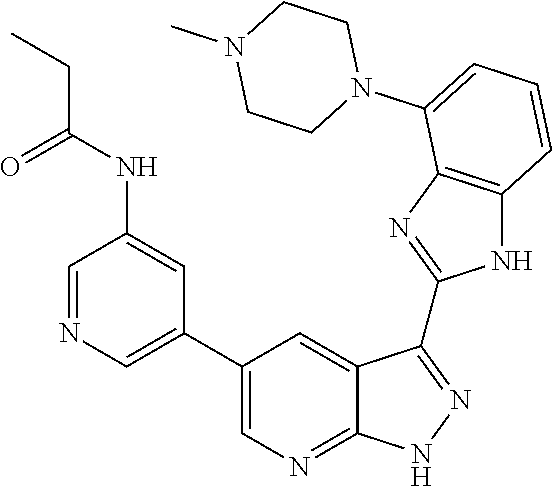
C1=NC=C(C2=CN=C3C(=C2)C(C2=NC4=C(N2)C=CC=C4N2CCN(C)CC2)=NN3)C=C1NC(CC)=O
